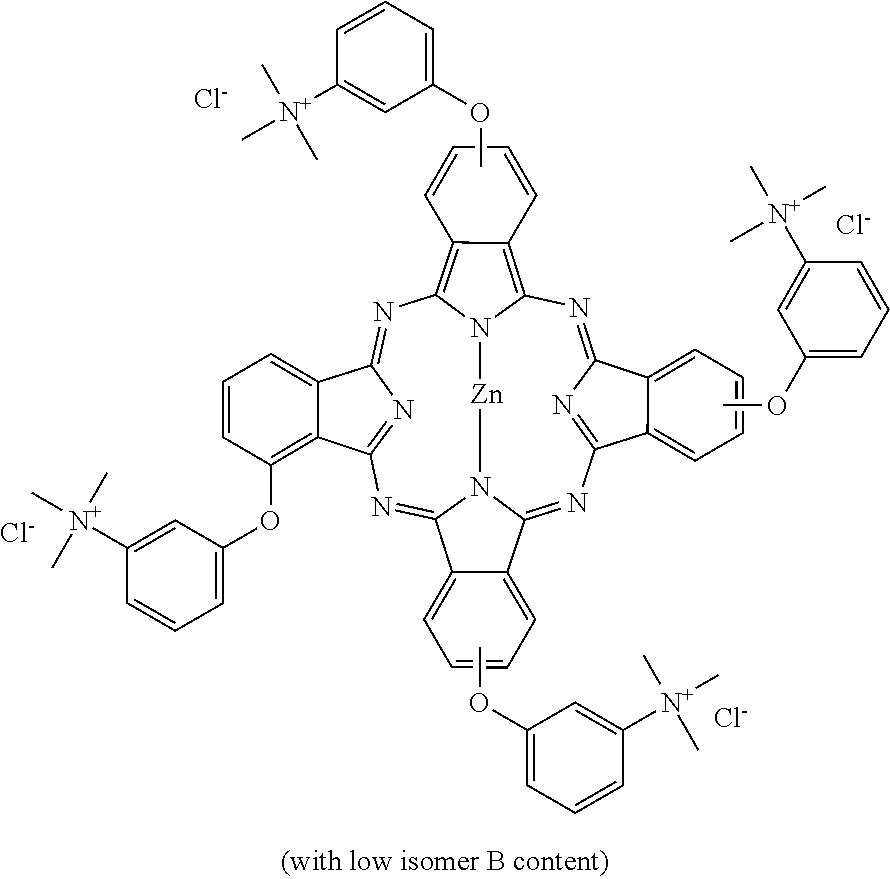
N1=C2N=C(C3=CC=CC=C23)N=C2N3C(=NC4=NC(=NC5=C6C(=C1N5[Zn]3)C=CC=C6)C1=CC=CC(OC3=CC=CC([N+](C)(C)C)=C3)=C41)C1=CC=CC=C21.COC1=CC=CC([N+](C)(C)C)=C1.COC1=CC=CC([N+](C)(C)C)=C1.COC1=CC=CC([N+](C)(C)C)=C1.[Cl-].[Cl-].[Cl-].[Cl-]
